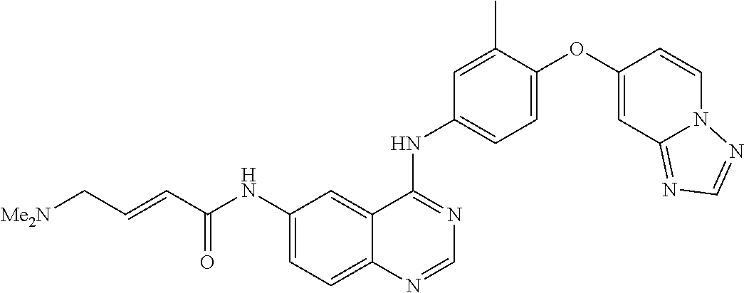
C12=CC=C(NC(C=CC[Me2N])=O)C=C1C(NC1=CC=C(OC3=CC4=NC=NN4C=C3)C(C)=C1)=NC=N2
